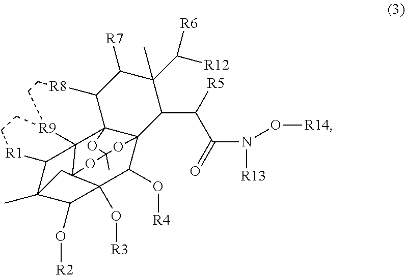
C12C([R7])C(C([R12])[R6])(C)C(C([R5])C(N([R13])O[R14])=O)C34C(O[R4])C5(O[R3])C(O[R2])C6(C)C7C8([R9](CC[R1]7)CC[R8]1)C23OC(C)(OC85C6)O4
